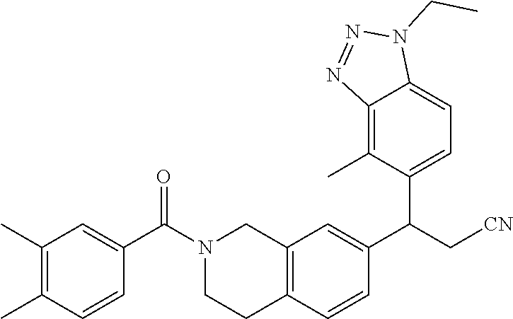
C1(C)=C(C)C=CC(C(N2CCC3=C(C2)C=C(C(C[CN])C2=CC=C4C(=C2C)N=NN4CC)C=C3)=O)=C1
